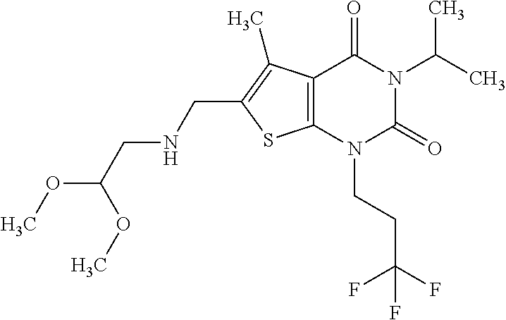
C12=C(N(CCC(F)(F)F)C(=O)N(C(C)C)C1=O)SC(CNCC(OC)OC)=C2C
